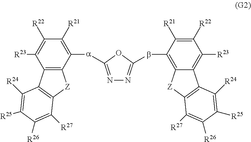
C12=C(C([a]C3=NN=C(bC4=C5C(=C([R23])C([R22])=C4[R21])C4=C([Z]5)C([R27])=C([R26])C([R25])=C4[R24])O3)=C([R21])C([R22])=C1[R23])[Z]C1=C2C([R24])=C([R25])C([R26])=C1[R27]
